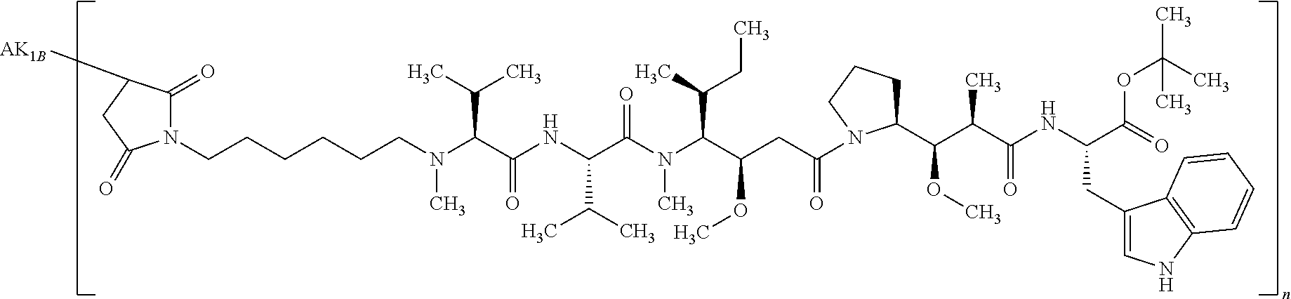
N(C(C(NC(C(C)C)C(N(C)C(C(C)CC)C(CC(=O)N1C(C(C(C(=O)NC(CC2=CNC3=C2C=CC=C3)C(OC(C)(C)C)=O)C)OC)CCC1)OC)=O)=O)C(C)C)(CCCCCCN1C(=O)C([AK1B])CC1=O)C
